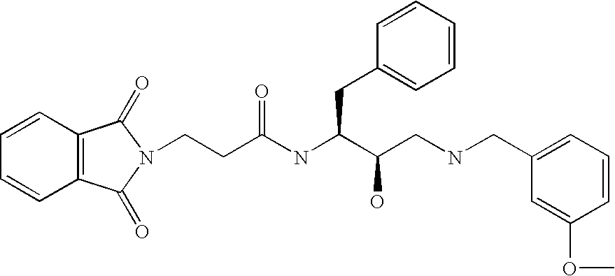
C12=C(C=CC=C1)C(=O)N(CCC(NC(C(CNCC1=CC=CC(OC)=C1)O)CC1=CC=CC=C1)=O)C2=O
